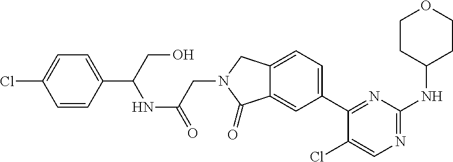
C1(Cl)=CN=C(NC2CCOCC2)N=C1C1=CC=C2C(=C1)C(=O)N(CC(=O)NC(C1=CC=C(Cl)C=C1)CO)C2
